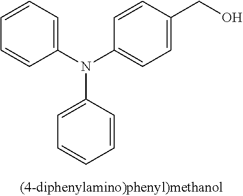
C1=CC(N(C2=CC=C(CO)C=C2)C2=CC=CC=C2)=CC=C1
